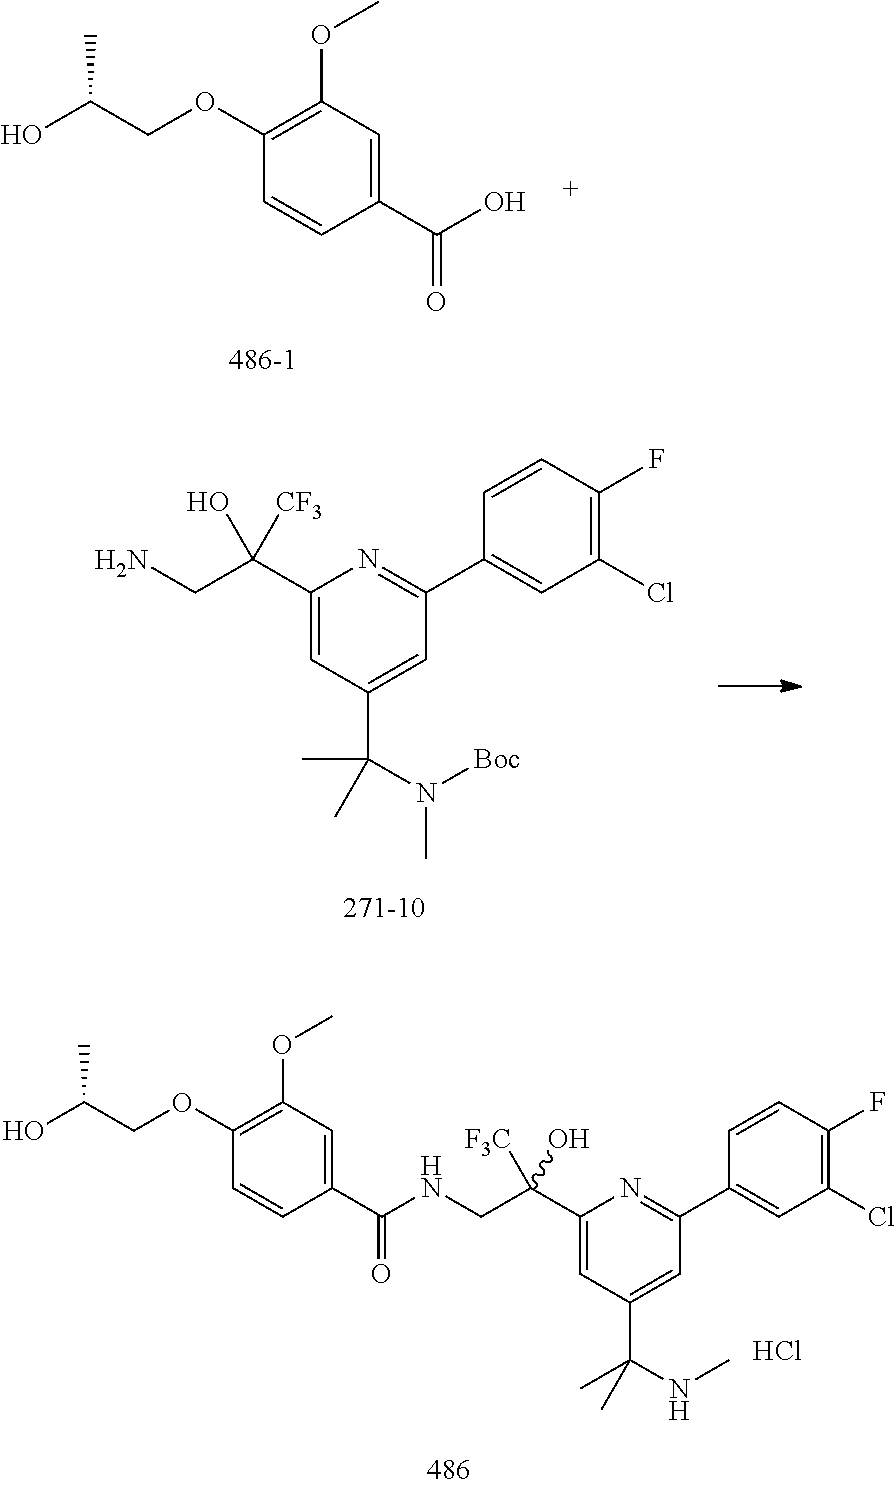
C1(OC)=C(OCC(O)C)C=CC(C(O)=O)=C1.C1(C(CN)(O)[CF3])=CC(C(C)(C)N([Boc])C)=CC(C2=CC(Cl)=C(F)C=C2)=N1.C1(C(CNC(C2=CC(OC)=C(OCC(O)C)C=C2)=O)([F3C])O)=CC(C(NC)(C)C)=CC(C2=CC(Cl)=C(F)C=C2)=N1.Cl
